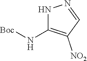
C1(N[Boc])=C([NO2])C=NN1
